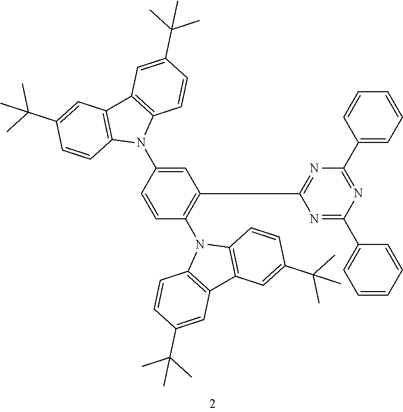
C1=CC(N2C3=C(C4=C2C=CC(C(C)(C)C)=C4)C=C(C(C)(C)C)C=C3)=CC(C2=NC(C3=CC=CC=C3)=NC(C3=CC=CC=C3)=N2)=C1N1C2=C(C3=C1C=CC(C(C)(C)C)=C3)C=C(C(C)(C)C)C=C2
